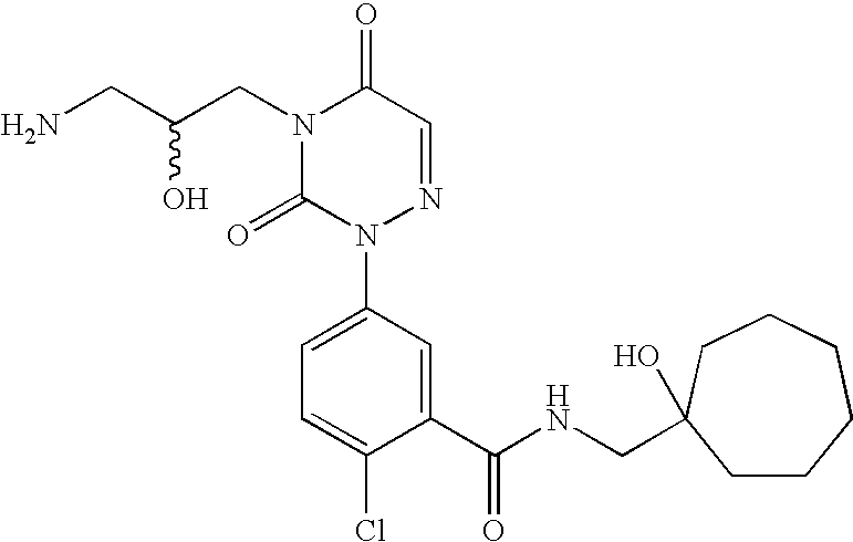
N1(CC(CN)O)C(=O)N(C2=CC=C(Cl)C(C(NCC3(O)CCCCCC3)=O)=C2)N=CC1=O
